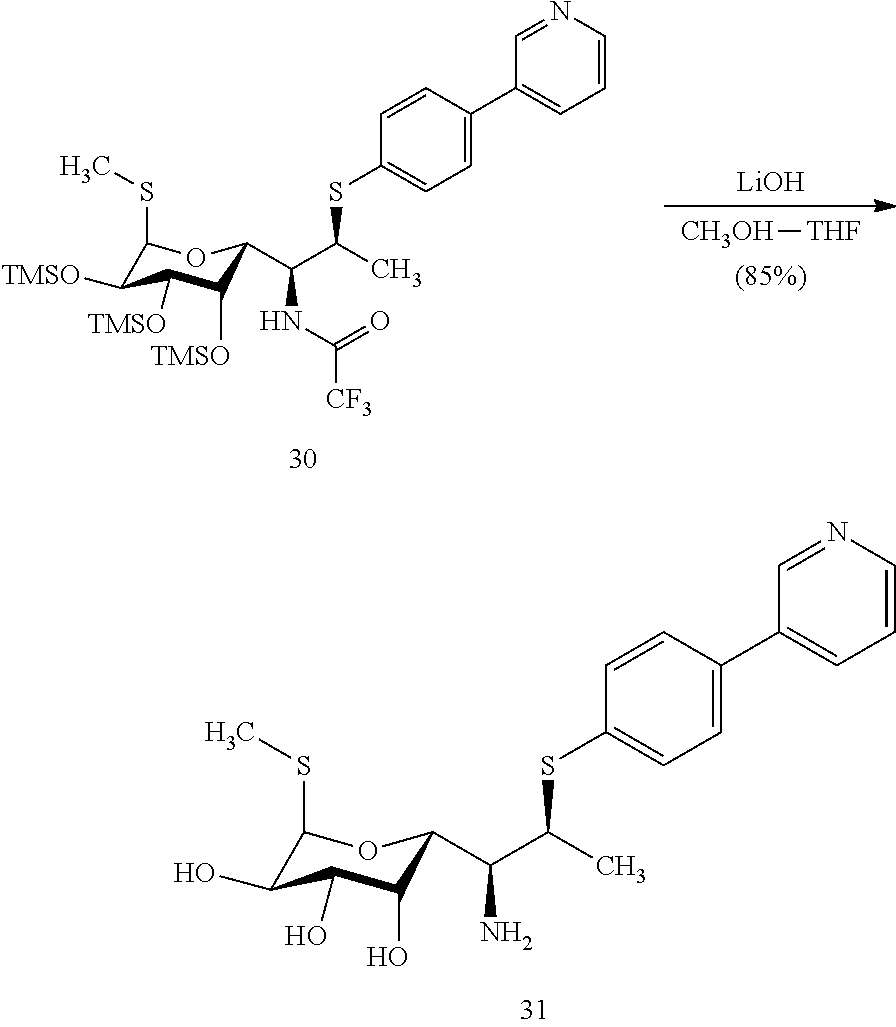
C1(SC(C(C2C(O)C(O)C(O)C(SC)O2)N)C)=CC=C(C2=CC=CN=C2)C=C1.[CH3OH][THF].[LiOH].C1(SC(C(C2C([TMSO])C([TMSO])C([TMSO])C(SC)O2)NC([CF3])=O)C)=CC=C(C2=CC=CN=C2)C=C1
